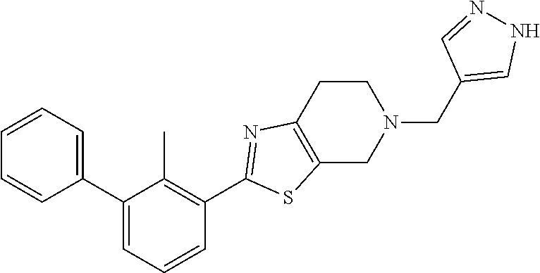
C1(C2=CC=CC(C3=NC4=C(S3)CN(CC3=CNN=C3)CC4)=C2C)=CC=CC=C1
